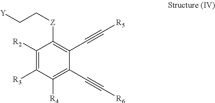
C1([R2])=C([R3])C([R4])=C(C#C[R6])C(C#C[R5])=C1[Z]CC[Y]
